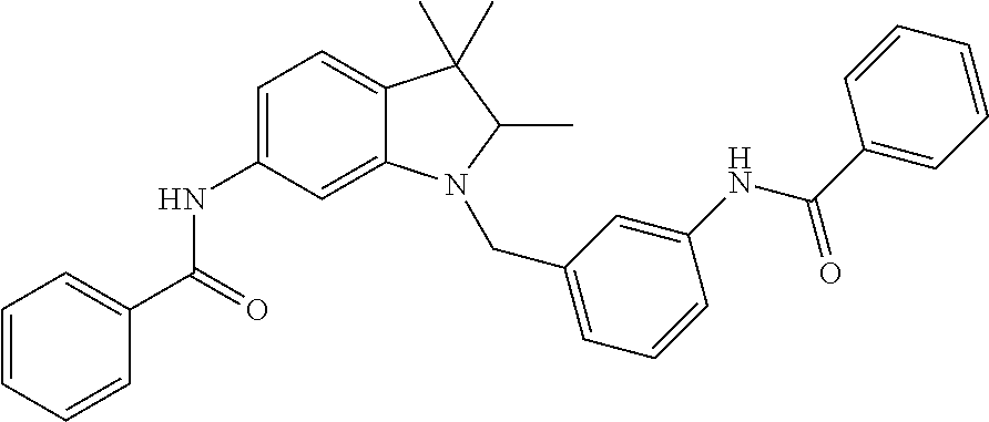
C1=C(NC(C2=CC=CC=C2)=O)C=C2C(=C1)C(C)(C)C(C)N2CC1=CC=CC(NC(=O)C2=CC=CC=C2)=C1
